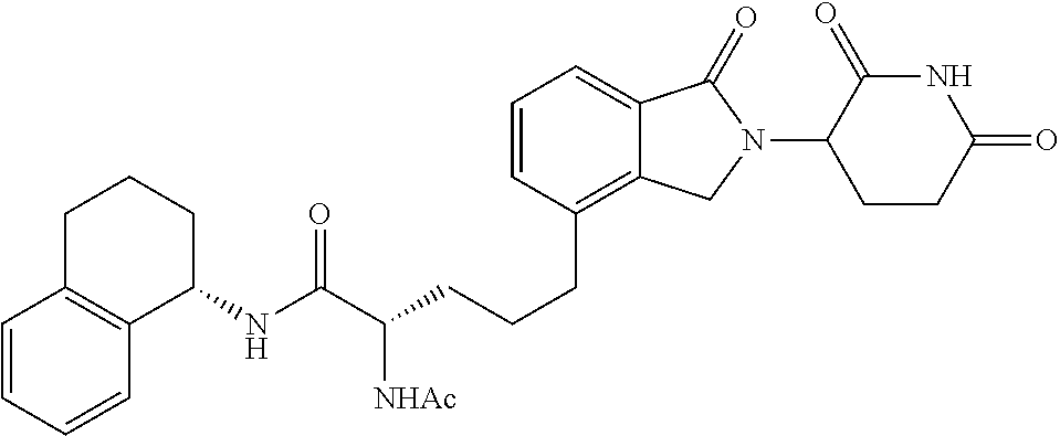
C(CC1=C2C(=CC=C1)C(=O)N(C1C(=O)NC(=O)CC1)C2)CC(C(NC1CCCC2=C1C=CC=C2)=O)[NHAc]
